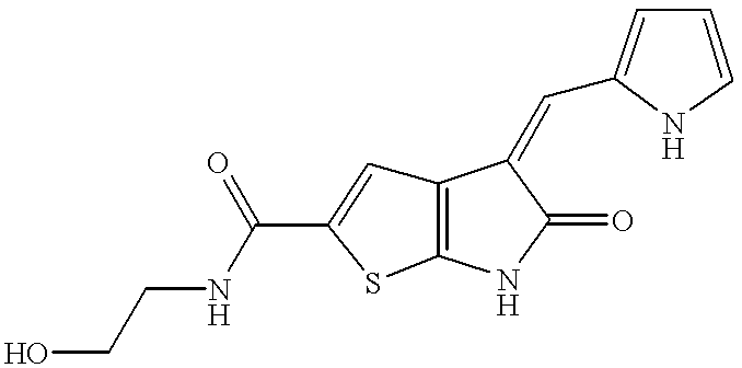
C12=C(NC(=O)C1=CC1=CC=CN1)SC(C(NCCO)=O)=C2
